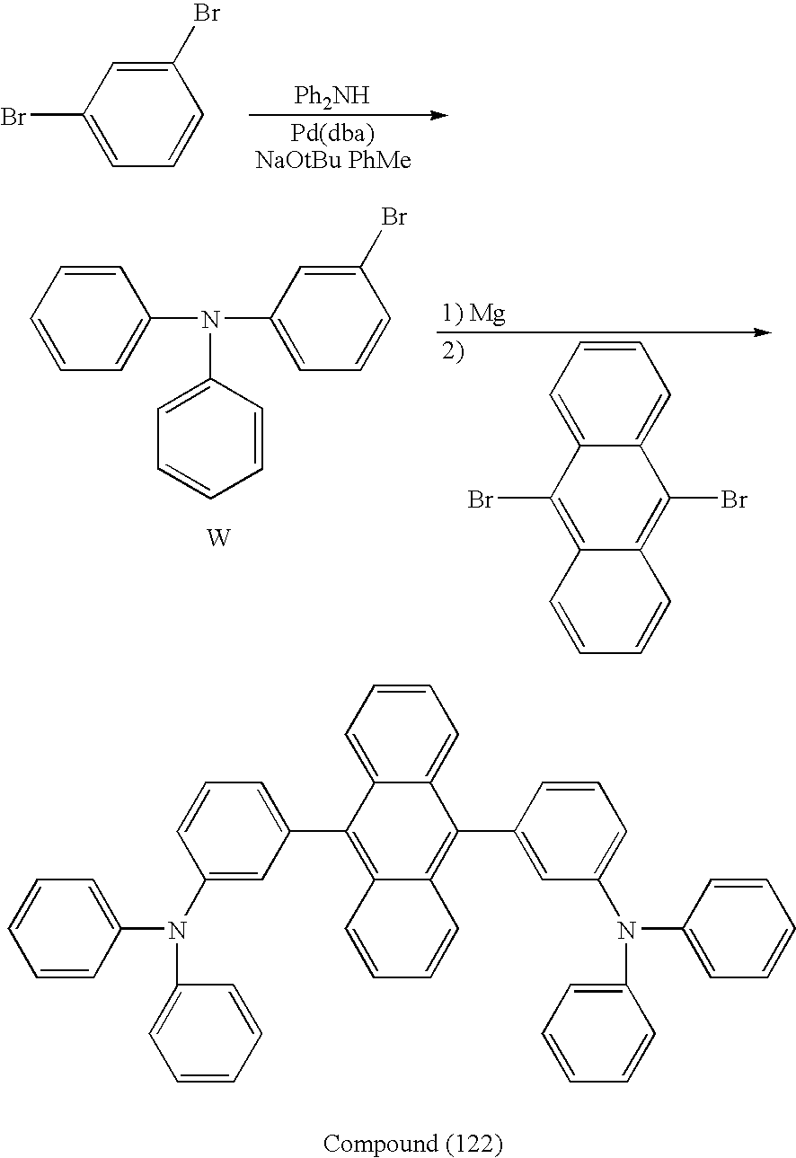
C1(Br)=CC(Br)=CC=C1.[Ph2NH].C1=CC=CC=C1N(C1=CC=CC(Br)=C1)C1=CC=CC=C1.[W].C1=CC=C2C(=C1)C(Br)=C1C(=C2Br)C=CC=C1.C1=CC=C2C(=C1)C(C1=CC(N(C3=CC=CC=C3)C3=CC=CC=C3)=CC=C1)=C1C(=C2C2=CC=CC(N(C3=CC=CC=C3)C3=CC=CC=C3)=C2)C=CC=C1
